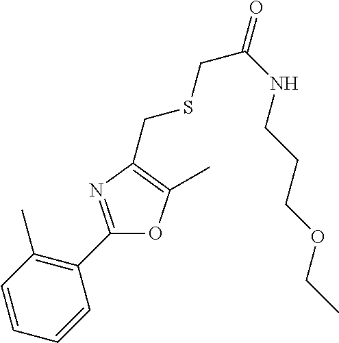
C1=CC=CC(C2=NC(CSCC(=O)NCCCOCC)=C(C)O2)=C1C
